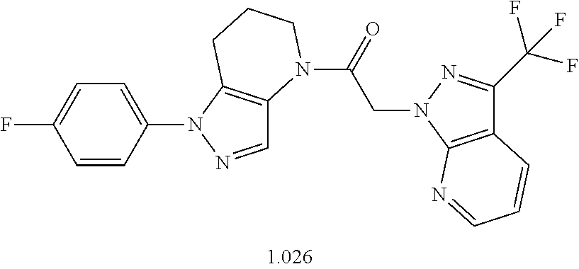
C1=C(N2N=CC3=C2CCCN3C(=O)CN2C3=C(C(C(F)(F)F)=N2)C=CC=N3)C=CC(F)=C1
